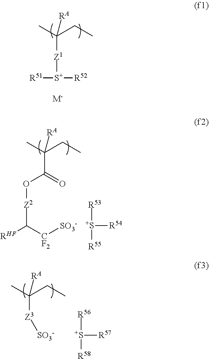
CC(CC)([Z1][S+]([R51])[R52])[RA].[M-].CC(CC)(C(=O)O[Z2]C([RHF])[CF2][SO3-])[RA].[S+]([R54])([R55])[R53].CC(CC)([Z3][SO3-])[RA].[S+]([R57])([R58])[R56]
